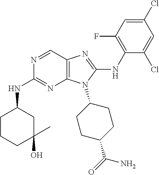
N1=CC2=C(N=C1NC1CCCC(O)(C)C1)N(C1CCC(C(=O)N)CC1)C(NC1=C(F)C=C(Cl)C=C1Cl)=N2
